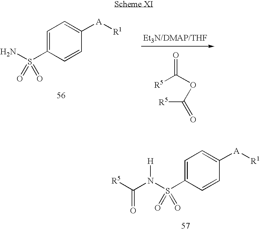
C1=C(S(N)(=O)=O)C=CC([A][R1])=C1.O=C(OC(=O)[R5])[R5].C1=C(S(N(C([R5])=O)[H])(=O)=O)C=CC([A][R1])=C1
